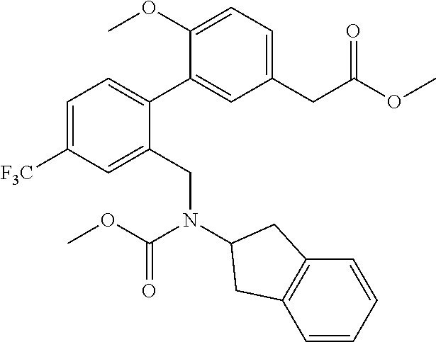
C1(C2=CC=C([F3C])C=C2CN(C(OC)=O)C2CC3=C(C=CC=C3)C2)=CC(CC(OC)=O)=CC=C1OC
